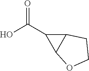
OC(C1C2C1CCO2)=O
